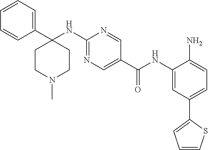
C1CN(C)CCC1(NC1=NC=C(C(NC2=CC(C3=CC=CS3)=CC=C2N)=O)C=N1)C1=CC=CC=C1
